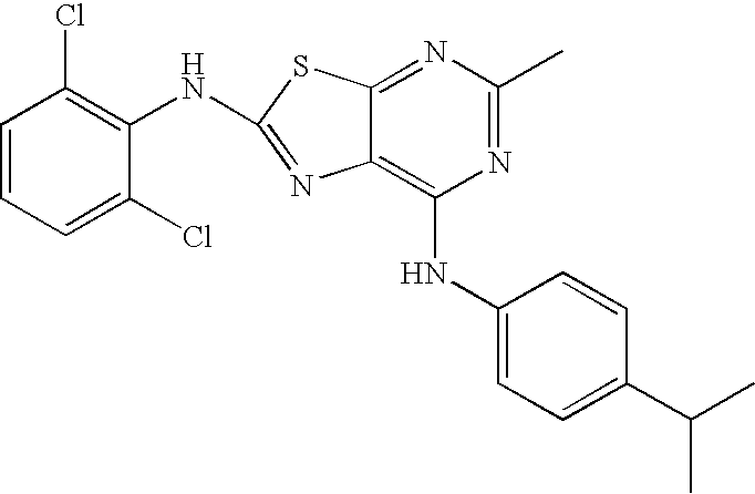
N1=C(C)N=C2C(=C1NC1=CC=C(C(C)C)C=C1)N=C(NC1=C(Cl)C=CC=C1Cl)S2
